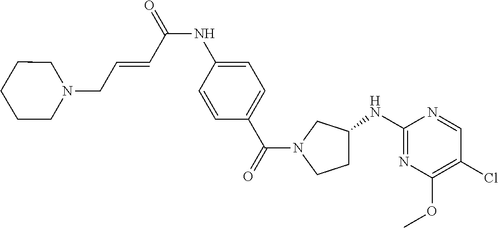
C1C(NC2=NC(OC)=C(Cl)C=N2)CN(C(C2=CC=C(NC(=O)C=CCN3CCCCC3)C=C2)=O)C1
